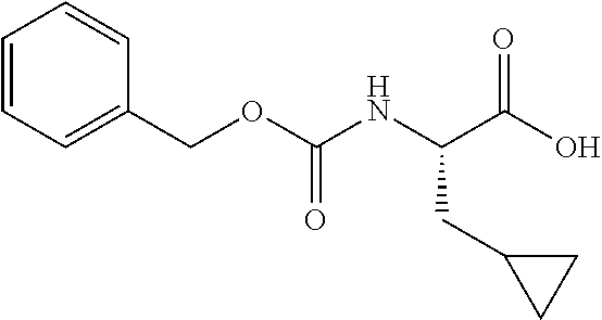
C(C(O)=O)(NC(OCC1=CC=CC=C1)=O)CC1CC1
